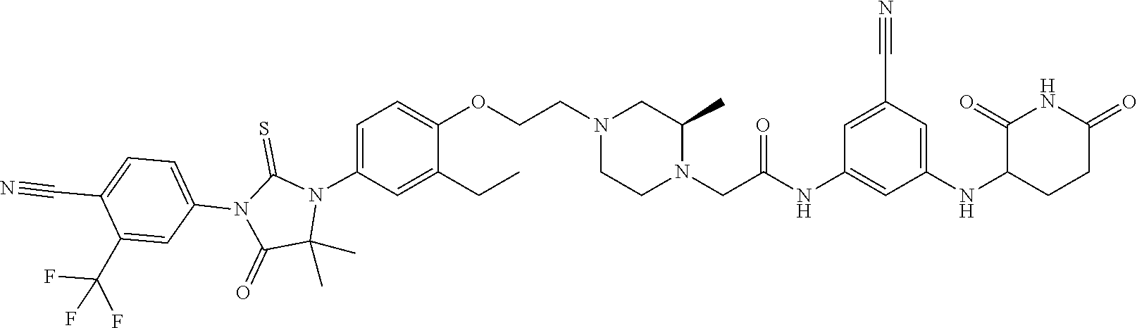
C1(C)(C)N(C2=CC=C(OCCN3CCN(CC(NC4=CC(NC5C(=O)NC(=O)CC5)=CC(C#N)=C4)=O)C(C)C3)C(CC)=C2)C(=S)N(C2=CC=C(C#N)C(C(F)(F)F)=C2)C1=O
